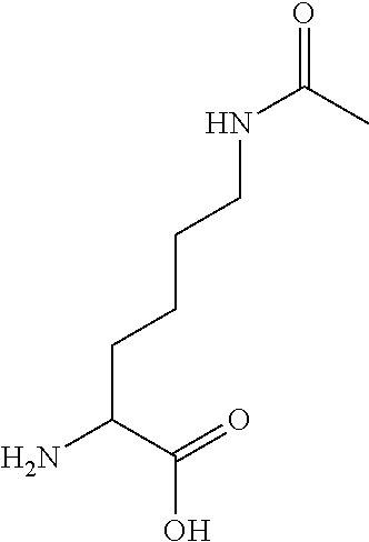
C(CC(N)C(=O)O)CCNC(=O)C
